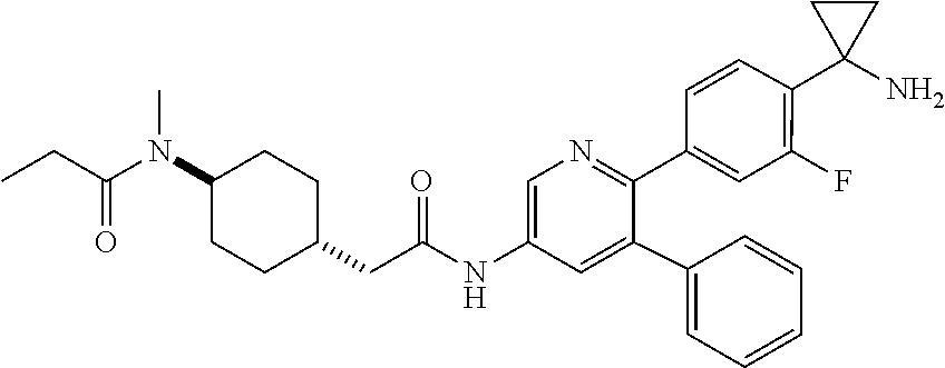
C1=CC(C2(N)CC2)=C(F)C=C1C1=NC=C(NC(CC2CCC(N(C(=O)CC)C)CC2)=O)C=C1C1=CC=CC=C1
